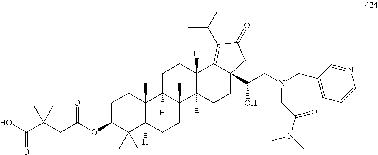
OC(C(CC(OC1C(C)(C)C2([H])C(C)(CC1)C1([H])C(C)(CC2)C2(C)C([H])(CC1)C1=C(C(C)C)C(=O)CC1(C(CN(CC1=CC=CN=C1)CC(N(C)C)=O)O)CC2)=O)(C)C)=O
